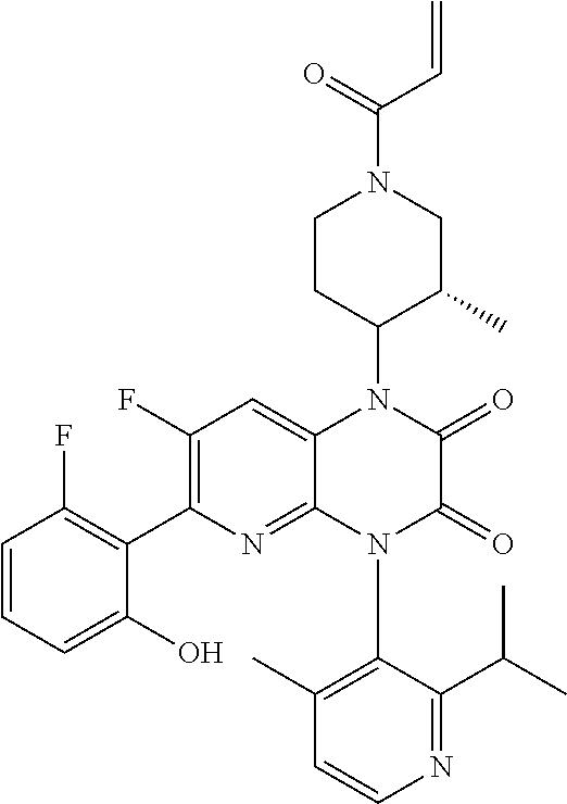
C1(F)=C(C2=C(F)C=CC=C2O)N=C2C(=C1)N(C1C(C)CN(C(=O)C=C)CC1)C(=O)C(=O)N2C1=C(C)C=CN=C1C(C)C
